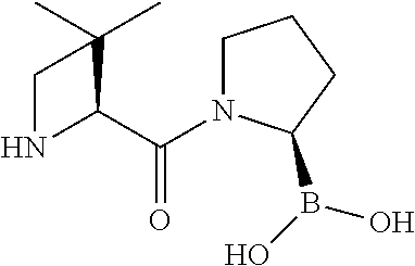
N1C(C(=O)N2CCCC2B(O)O)C(C)(C)C1
